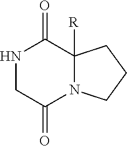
N1CC(=O)N2C([R])(C1=O)CCC2
